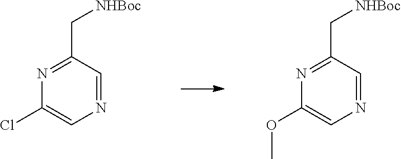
C1(Cl)=CN=CC(C[NHBoc])=N1.C1(OC)=CN=CC(C[NHBoc])=N1
